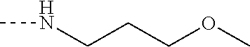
N(C)CCCOC
